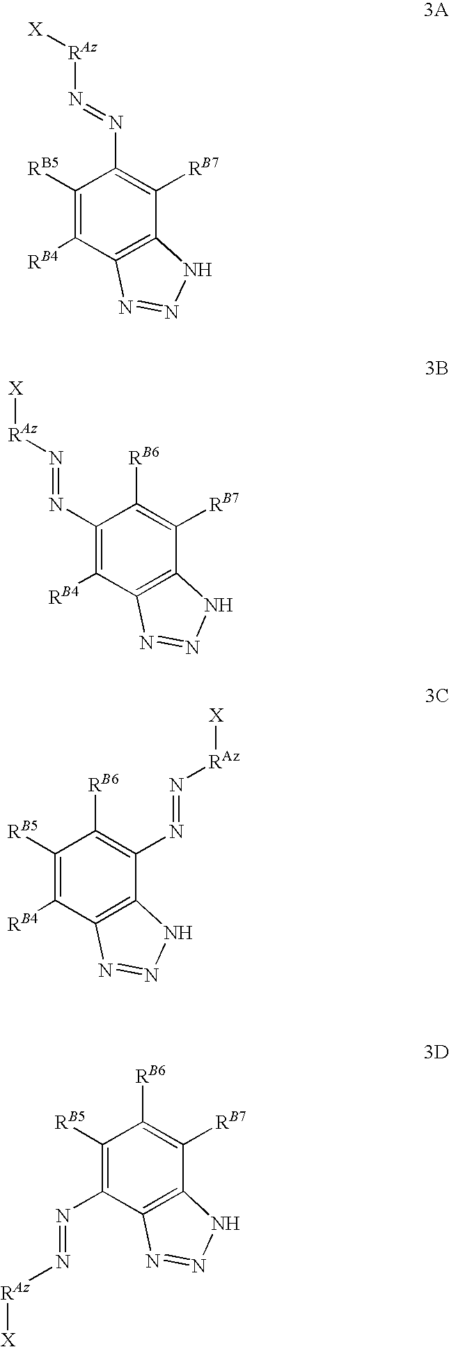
C1([RB5])=C([RB4])C2=C(C([RB7])=C1N=N[RAz][X])NN=N2.C1(N=N[RAz][X])=C([RB4])C2=C(C([RB7])=C1[RB6])NN=N2.C1([RB5])=C([RB4])C2=C(C(N=N[RAz][X])=C1[RB6])NN=N2.C1([RB5])=C(N=N[RAz][X])C2=C(C([RB7])=C1[RB6])NN=N2
